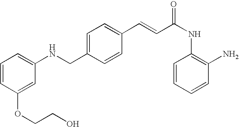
C1(C=CC(NC2=C(N)C=CC=C2)=O)=CC=C(CNC2=CC=CC(OCCO)=C2)C=C1
